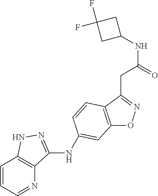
C12=C(C(CC(NC3CC(F)(F)C3)=O)=NO1)C=CC(NC1=NNC3=C1N=CC=C3)=C2
